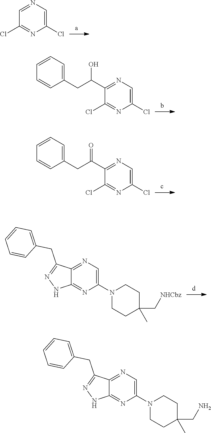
C1=NC=C(Cl)N=C1Cl.C1(C(CC2=CC=CC=C2)O)=NC=C(Cl)N=C1Cl.C1(C(CC2=CC=CC=C2)=O)=NC=C(Cl)N=C1Cl.C12=NC=C(N3CCC(C)(C[NHCbz])CC3)N=C1NN=C2CC1=CC=CC=C1.C12=NC=C(N3CCC(C)(CN)CC3)N=C1NN=C2CC1=CC=CC=C1
